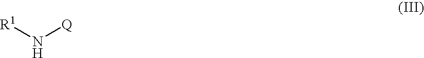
[R1]N[Q]
